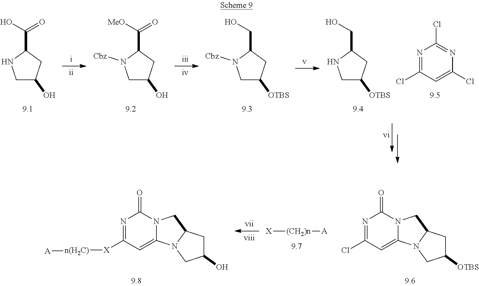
C1C(O)CC(C(=O)O)N1.C1C(O)CC(C(=O)[MeO])N1[Cbz].C1C([OTBS])CC(CO)N1[Cbz].C1C([OTBS])CC(CO)N1.N1=C(Cl)C=C(Cl)N=C1Cl.[X][(CH2)n][A].N1=C(Cl)C=C2N(C1=O)CC1N2CC([OTBS])C1.N1=C([X][n(H2C)][A])C=C2N(C1=O)CC1N2CC(O)C1
